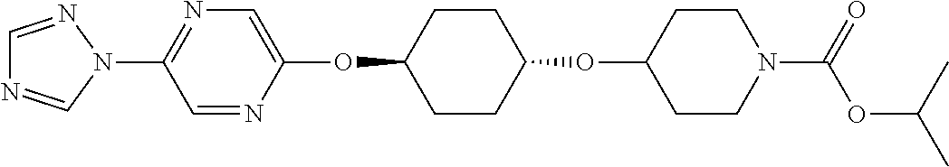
C1=NC(OC2CCC(OC3CCN(C(OC(C)C)=O)CC3)CC2)=CN=C1N1N=CN=C1
